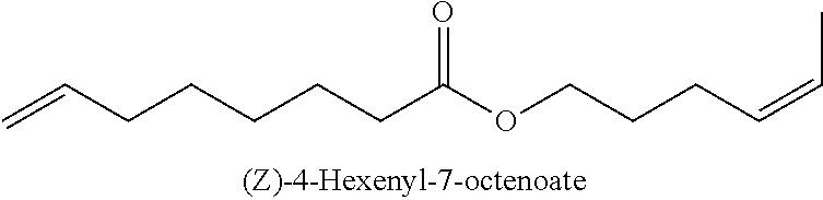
C(CCCCC(OCCCC=CC)=O)C=C
